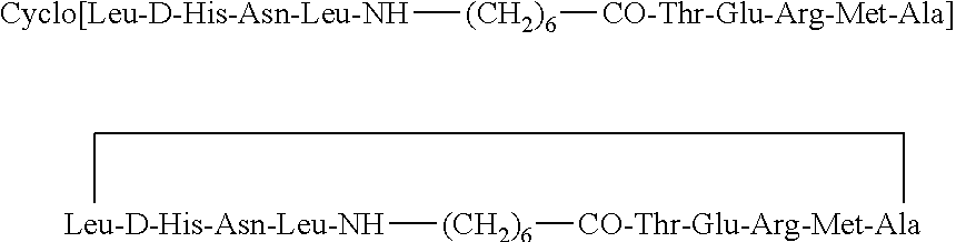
[Leu-D-His-Asn-Leu-NH][(CH2)6][CO-Thr-Glu-Arg-Met-Ala].[Cyclo[Leu-D-His-Asn-Leu-NH][(CH2)6][CO-Thr-Glu-Arg-Met-Ala]]
